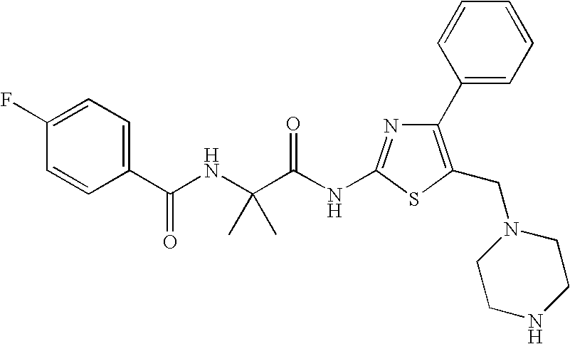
C1(C2=CC=CC=C2)=C(CN2CCNCC2)SC(NC(C(NC(C2=CC=C(F)C=C2)=O)(C)C)=O)=N1
